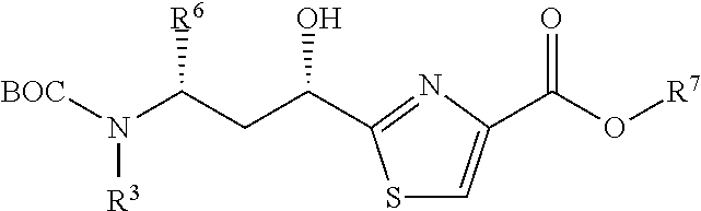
[BOC]N(C(CC(O)C1=NC(C(O[R7])=O)=CS1)[R6])[R3]
